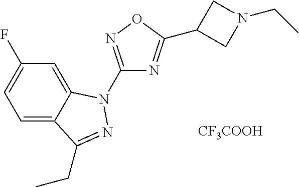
C1=C2C(=CC=C1F)C(CC)=NN2C1=NOC(C2CN(CC)C2)=N1.[CF3COOH]
